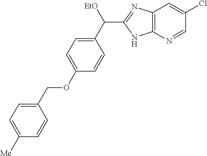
C1(C([EtO])C2=NC3=C(N2)N=CC(Cl)=C3)=CC=C(OCC2=CC=C([Me])C=C2)C=C1
